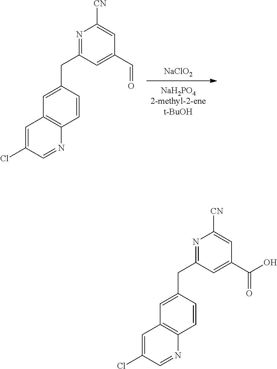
[NaClO2].N1=C(CC2=CC3=C(C=C2)N=CC(Cl)=C3)C=C(C=O)C=C1[CN].N1=C(CC2=CC3=C(C=C2)N=CC(Cl)=C3)C=C(C(=O)O)C=C1[CN]
